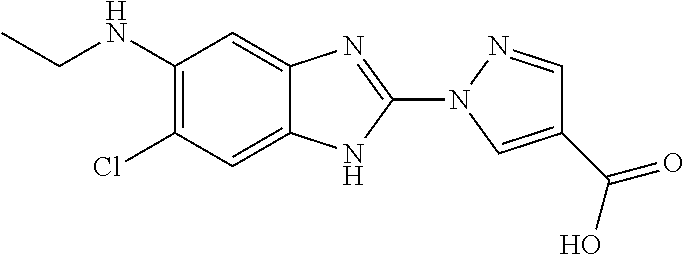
C1(N2N=CC(C(=O)O)=C2)=NC2=CC(NCC)=C(Cl)C=C2N1
